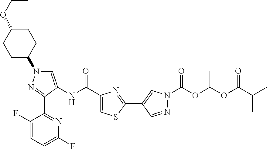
C1=C(NC(C2=CSC(C3=CN(C(OC(OC(C(C)C)=O)C)=O)N=C3)=N2)=O)C(C2=NC(F)=CC=C2F)=NN1C1CCC(OCC)CC1
